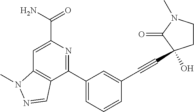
C1(C2=CC=CC(C#CC3(O)CCN(C)C3=O)=C2)=NC(C(N)=O)=CC2=C1C=NN2C
